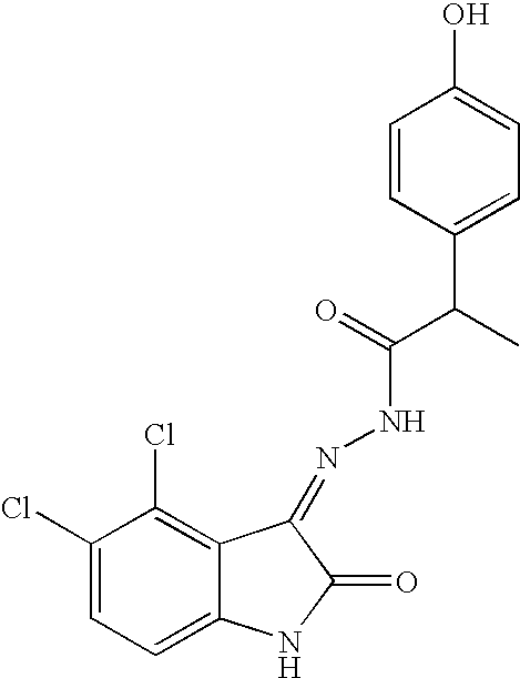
C1(Cl)=CC=C2C(=C1Cl)C(=NNC(=O)C(C1=CC=C(O)C=C1)C)C(=O)N2
